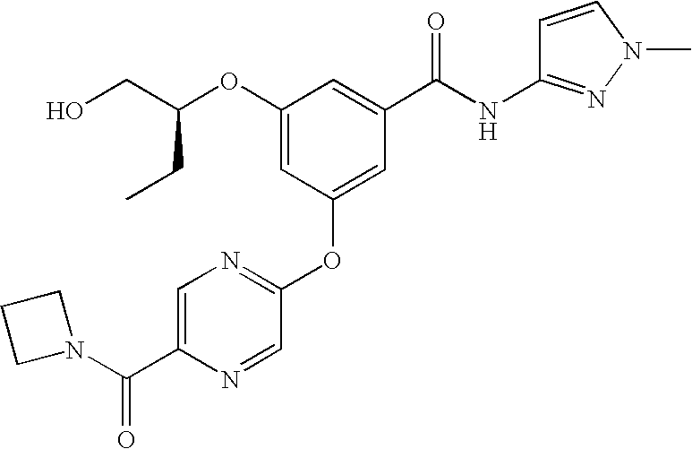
C1(OC(CO)CC)=CC(OC2=NC=C(C(N3CCC3)=O)N=C2)=CC(C(NC2=NN(C)C=C2)=O)=C1
